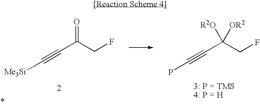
[Me3Si]C#CC(=O)CF.PC#CC([R2O])(CF)[OR2]
